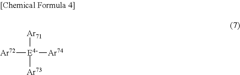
[Ar72][E4-]([Ar73])([Ar71])[Ar74]
